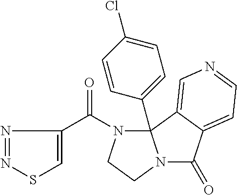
S1N=NC(C(N2CCN3C(=O)C4=CC=NC=C4C23C2=CC=C(Cl)C=C2)=O)=C1
